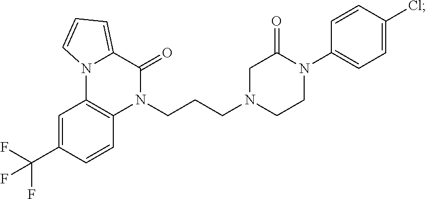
N1(CCCN2CCN(C3=CC=C(Cl)C=C3)C(=O)C2)C(=O)C2=CC=CN2C2=C1C=CC(C(F)(F)F)=C2
